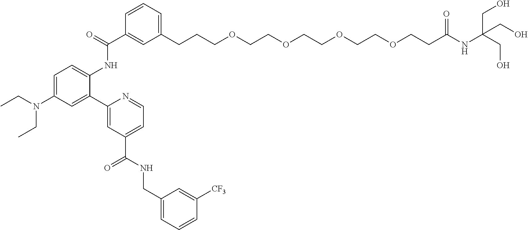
C1(CCCOCCOCCOCCOCCC(=O)NC(CO)(CO)CO)=CC=CC(C(=O)NC2=CC=C(N(CC)CC)C=C2C2=CC(C(NCC3=CC=CC([CF3])=C3)=O)=CC=N2)=C1
